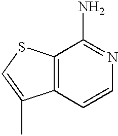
C12=C(C=CN=C1N)C(C)=CS2
